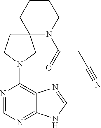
N1=CN=C2C(=C1N1CC3(N(C(CC#N)=O)CCCC3)CC1)N=CN2
